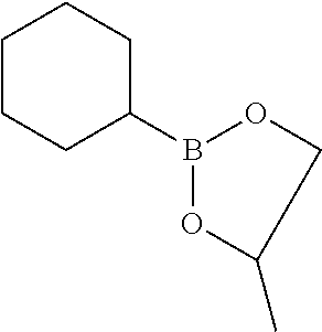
C1CCC(B2OCC(C)O2)CC1
